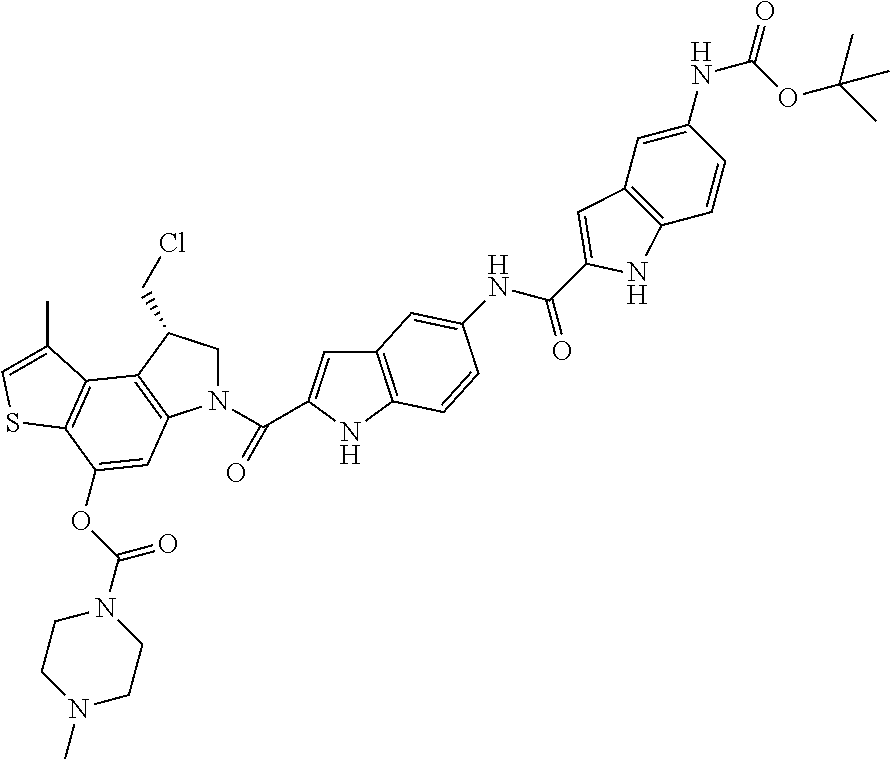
N1(C(=O)C2=CC3=C(N2)C=CC(NC(=O)C2=CC4=C(C=CC(NC(=O)OC(C)(C)C)=C4)N2)=C3)CC(CCl)C2=C1C=C(OC(N1CCN(C)CC1)=O)C1=C2C(C)=CS1
